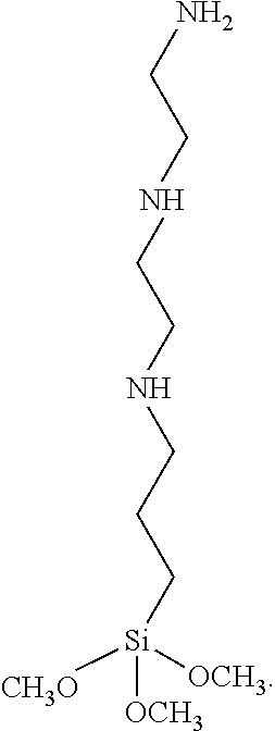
N(CCC[Si]([CH3O])([OCH3])[OCH3])CCNCCN
